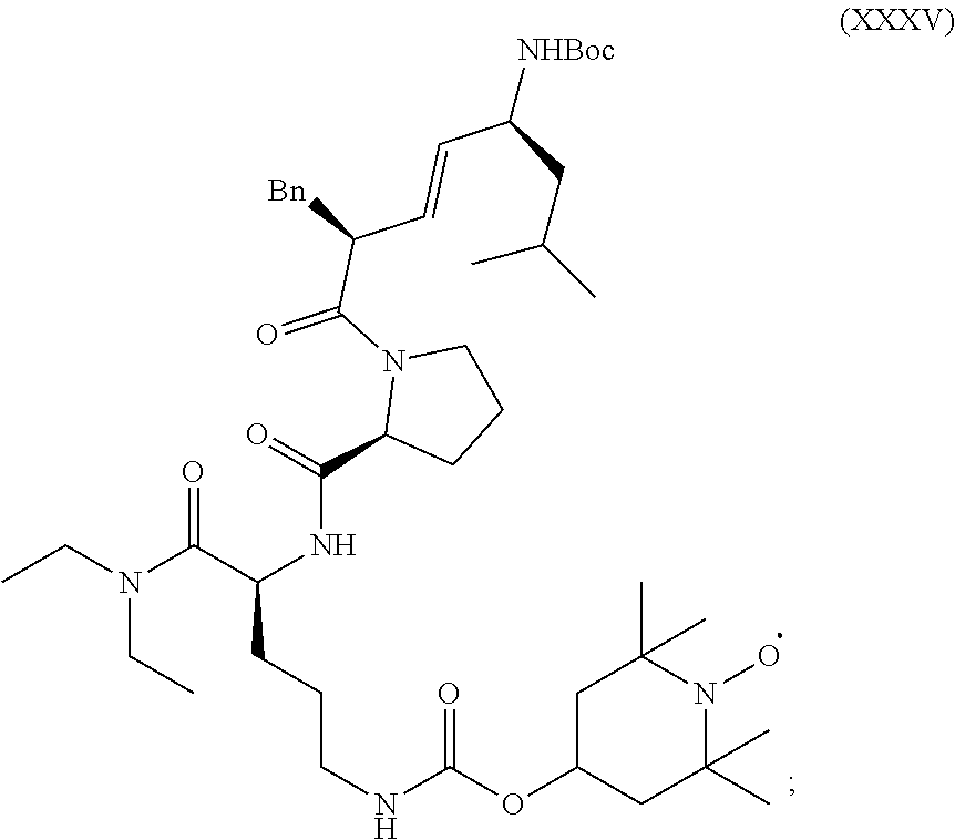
C(C)N(C(C(NC(=O)C1N(C(C(C=CC(CC(C)C)[NHBoc])[Bn])=O)CCC1)CCCNC(=O)OC1CC(C)(C)N(O)C(C)(C)C1)=O)CC
